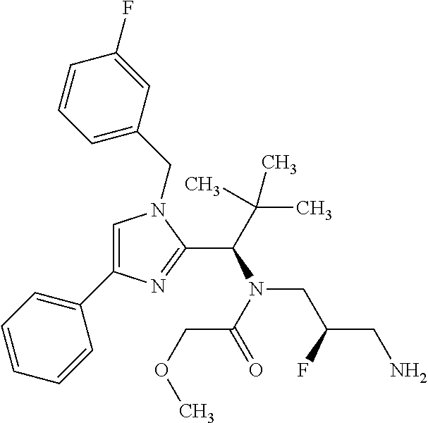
C1=C(C2=CC=CC=C2)N=C(C(N(CC(CN)F)C(COC)=O)C(C)(C)C)N1CC1=CC=CC(F)=C1
